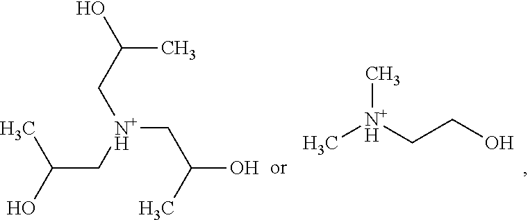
OC(C[N+H](CC(O)C)CC(C)O)C.C[N+H](CCO)C
